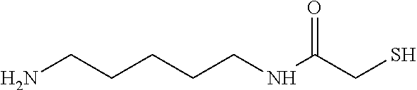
C(CCNC(CS)=O)CCN
